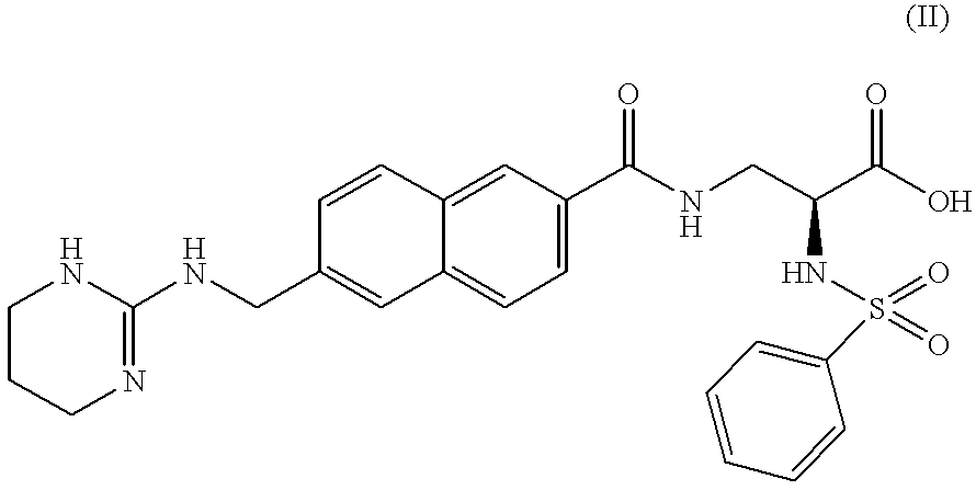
C1CCN=C(NCC2=CC3=CC=C(C(NCC(NS(=O)(=O)C4=CC=CC=C4)C(=O)O)=O)C=C3C=C2)N1
